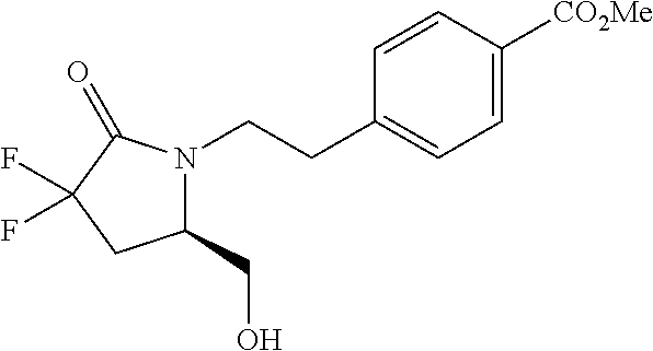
C1(CO)N(CCC2=CC=C([CO2Me])C=C2)C(=O)C(F)(F)C1
